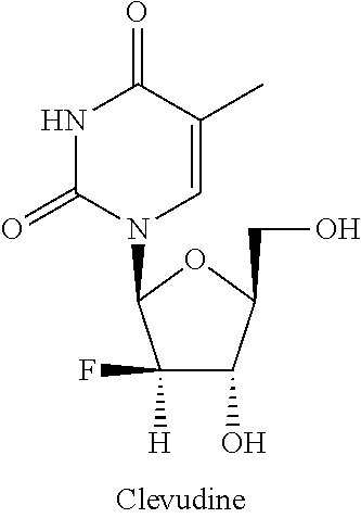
C1(F)([H])C(O)C(CO)OC1N1C=C(C)C(=O)NC1=O
